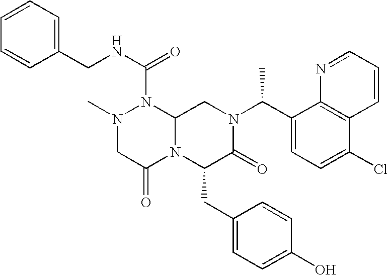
N(C(N1N(C)CC(=O)N2C1CN(C(C1=CC=C(Cl)C3=C1N=CC=C3)C)C(=O)C2CC1=CC=C(O)C=C1)=O)CC1=CC=CC=C1
